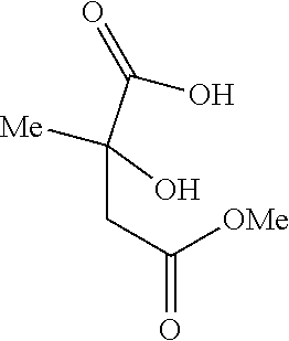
C(C(O)([Me])CC(=O)[OMe])(=O)O
